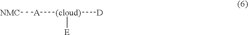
[NMC][A][(cloud)]([D])[E]
